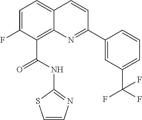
C(C1=C2C(=CC=C1F)C=CC(C1=CC(C(F)(F)F)=CC=C1)=N2)(NC1=NC=CS1)=O
